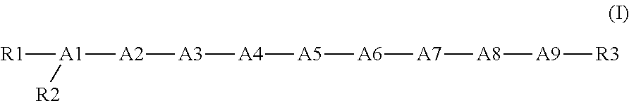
[R1][A1]([A2][A3][A4][A5][A6][A7][A8][A9][R3])[R2]
